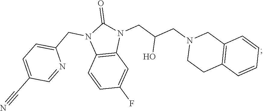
C12=C(C=CC=C1)CCN(CC(CN1C(=O)N(CC3=CC=C(C#N)C=N3)C3=C1C=C(F)C=C3)O)C2
